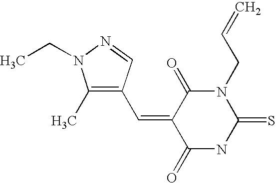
C1(C)=C(C=C2C(=O)N(CC=C)C(=S)NC2=O)C=NN1CC
